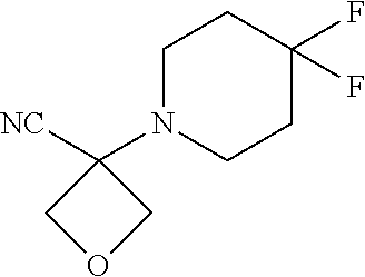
C1N(C2([NC])COC2)CCC(F)(F)C1
